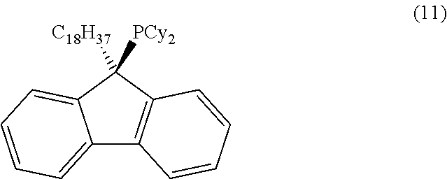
C12=CC=CC=C1C([C18H37])([PCy2])C1=C2C=CC=C1
